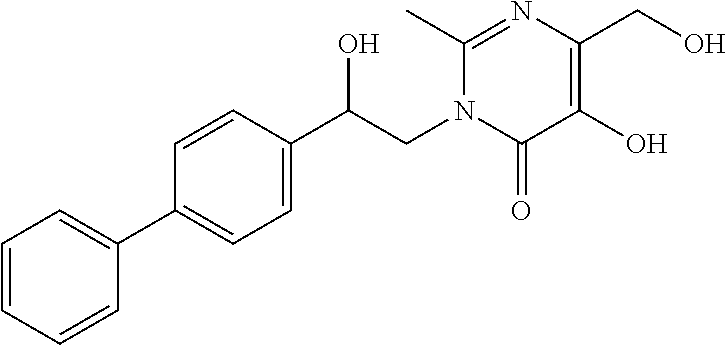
C1=C(C2=CC=CC=C2)C=CC(C(CN2C(=O)C(O)=C(CO)N=C2C)O)=C1
